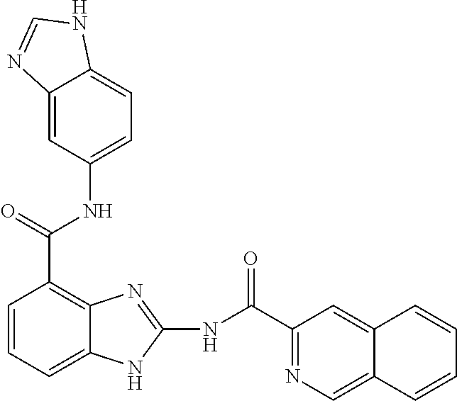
C1=CC=C2C(=C1C(=O)NC1=CC=C3C(=C1)N=CN3)N=C(NC(C1=NC=C3C(=C1)C=CC=C3)=O)N2
